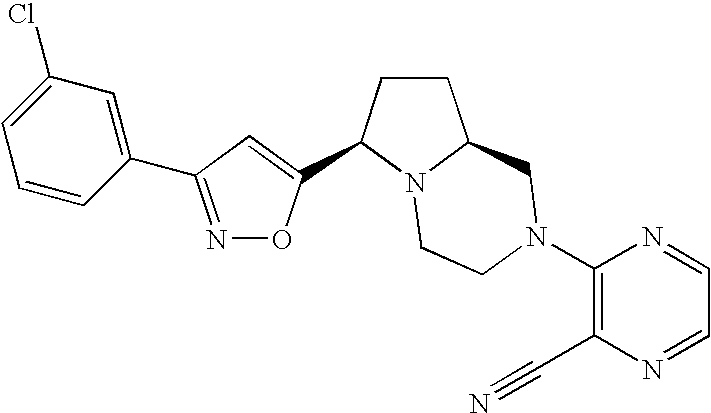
N1=C(C2=CC(Cl)=CC=C2)C=C(C2CCC3N2CCN(C2=C(C#N)N=CC=N2)C3)O1
